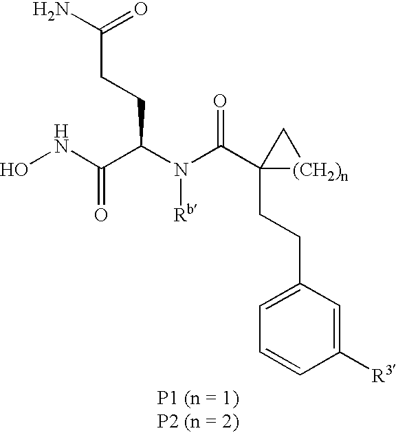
C1(CCC2(C(N(C(C(NO)=O)CCC(N)=O)[Rb])=O)[(CH2)n]C2)=CC=CC([R3])=C1
